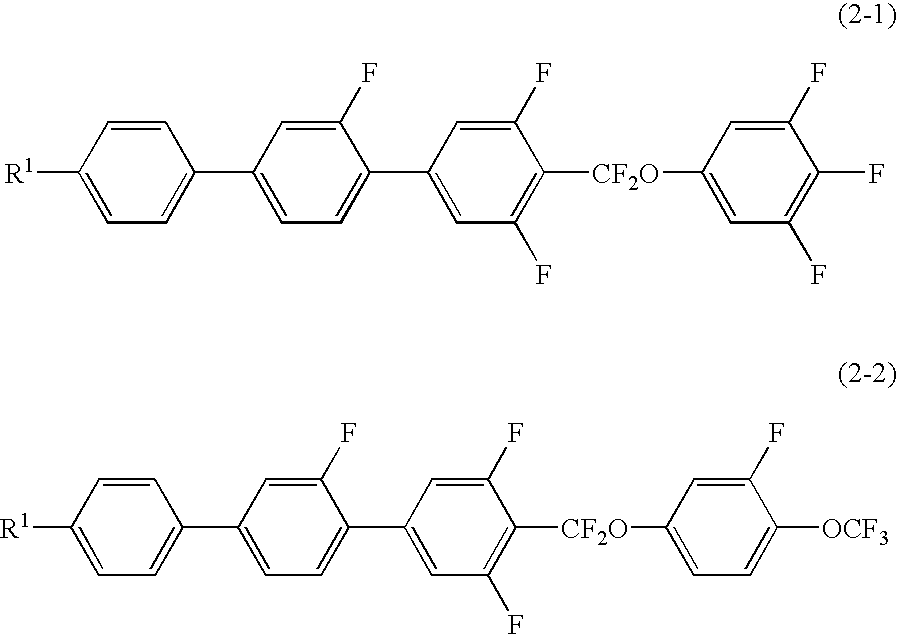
[R1]C1=CC=C(C2=CC=C(C3=CC(F)=C([CF2O]C4=CC(F)=C(F)C(F)=C4)C(F)=C3)C(F)=C2)C=C1.[R1]C1=CC=C(C2=CC=C(C3=CC(F)=C([CF2O]C4=CC=C([OCF3])C(F)=C4)C(F)=C3)C(F)=C2)C=C1
